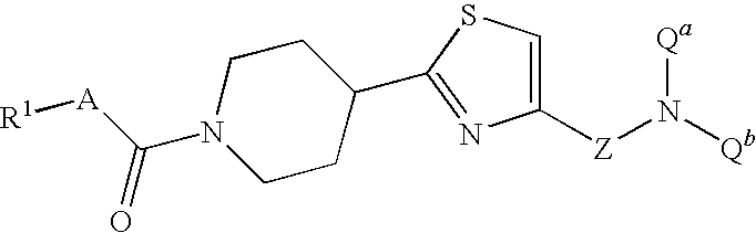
C1CC(C2=NC([Z]N([Qb])[Qa])=CS2)CCN1C([A][R1])=O
